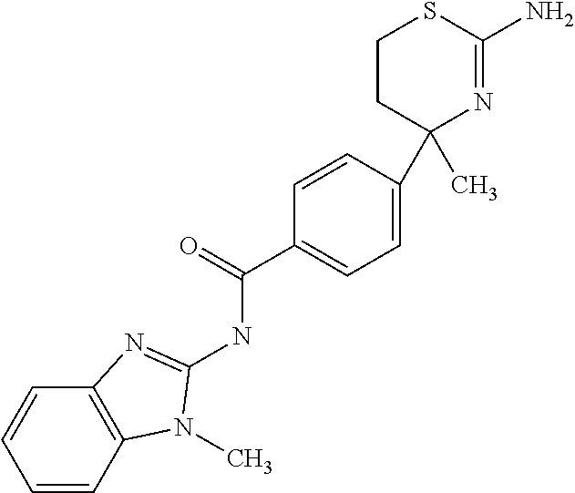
C1(C)(C2=CC=C(C(NC3=NC4=C(C=CC=C4)N3C)=O)C=C2)N=C(N)SCC1
